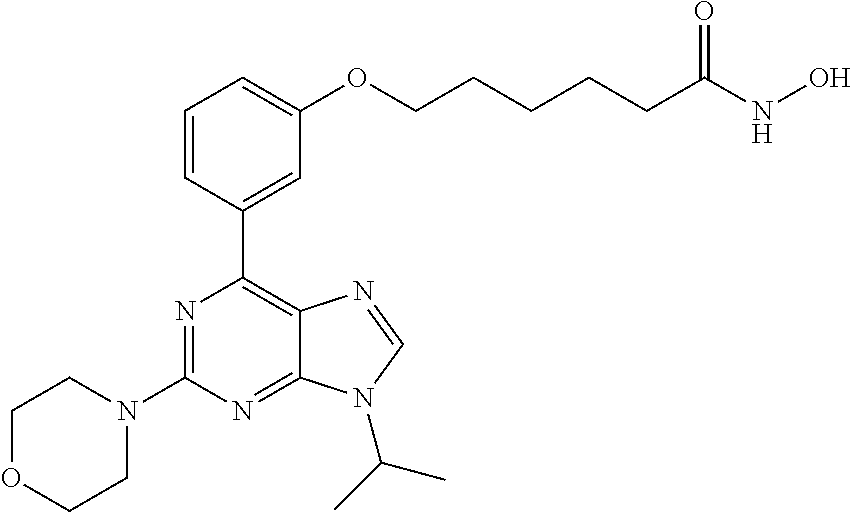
C1=CC(C2=C3C(=NC(N4CCOCC4)=N2)N(C(C)C)C=N3)=CC(OCCCCCC(NO)=O)=C1
